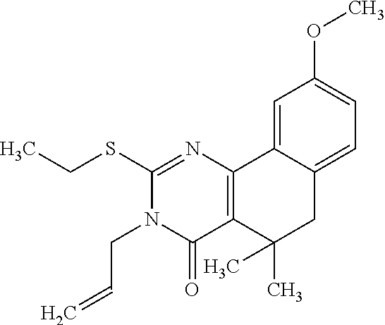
CCSC1=NC2=C(C(=O)N1CC=C)C(C)(C)CC1=CC=C(OC)C=C21
